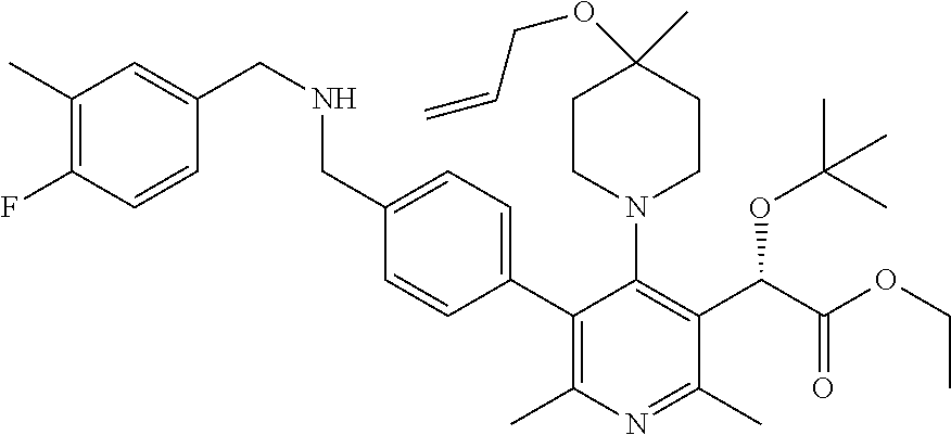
C1(C2=CC=C(CNCC3=CC(C)=C(F)C=C3)C=C2)=C(C)N=C(C)C(C(C(OCC)=O)OC(C)(C)C)=C1N1CCC(C)(OCC=C)CC1
